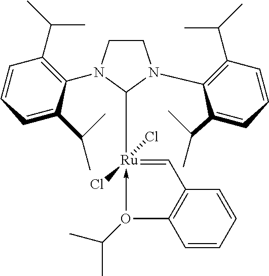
C1CN(C2=C(C(C)C)C=CC=C2C(C)C)C([Ru]2(Cl)(Cl)-O(C(C)C)C3=C(C=CC=C3)C=2)N1C1=C(C(C)C)C=CC=C1C(C)C
